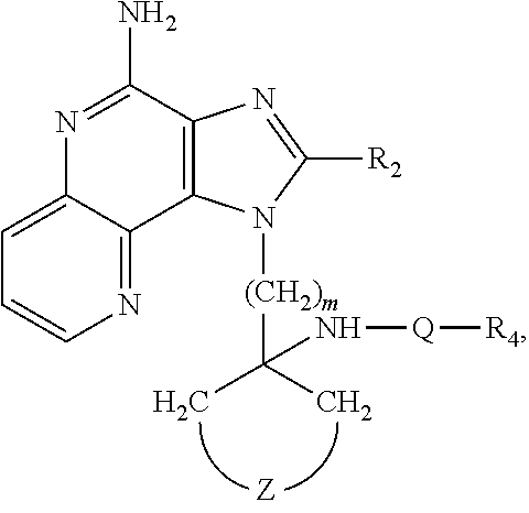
C1=C2C(=NC=C1)C1=C(C(N)=N2)N=C([R2])N1[(CH2)m]C(C)(C)N[Q][R4]
